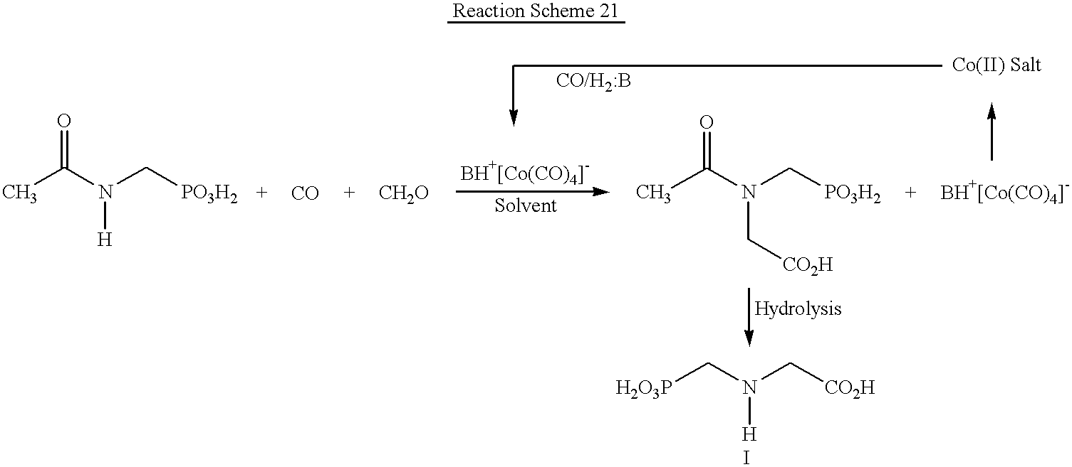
[Reaction Scheme 21].CC(N(C[PO3H2])[H])=O.CC(N(C[CO2H])C[PO3H2])=O.[H2O3P]CN(C[CO2H])[H]
